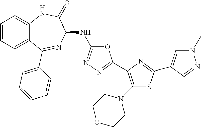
C1(N2CCOCC2)=C(C2=NN=C(NC3C(=O)NC4=CC=CC=C4C(C4=CC=CC=C4)=N3)O2)N=C(C2=CN(C)N=C2)S1
